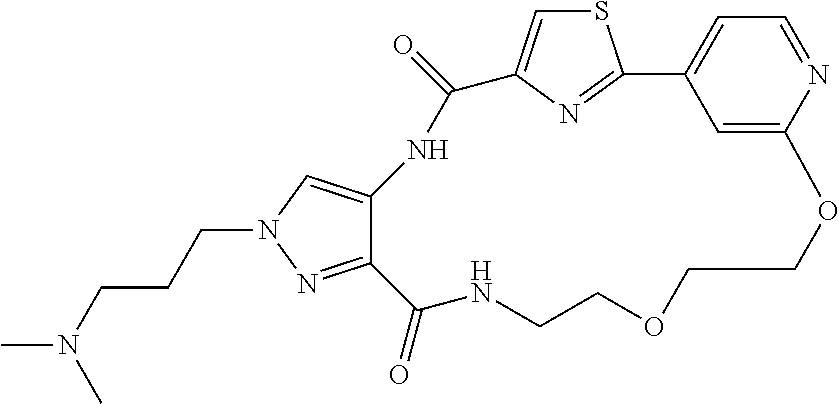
C(CCN(C)C)N1C=C2C(=N1)C(=O)NCCOCCOC1=CC(=CC=N1)C1=NC(=CS1)C(=O)N2
